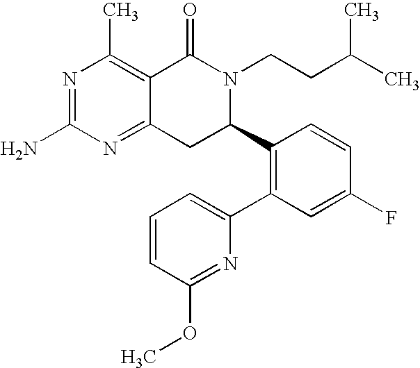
C12=NC(N)=NC(C)=C1C(=O)N(CCC(C)C)C(C1=C(C3=CC=CC(OC)=N3)C=C(F)C=C1)C2
